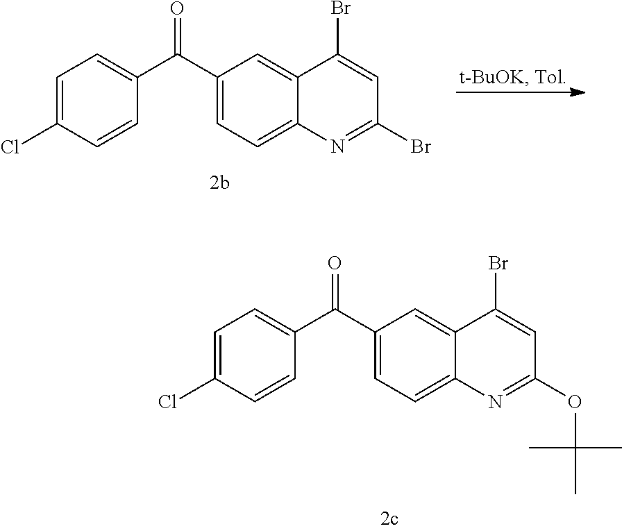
O=C(C1=CC=C2C(=C1)C(Br)=CC(Br)=N2)C1=CC=C(Cl)C=C1.O=C(C1=CC=C2C(=C1)C(Br)=CC(OC(C)(C)C)=N2)C1=CC=C(Cl)C=C1
